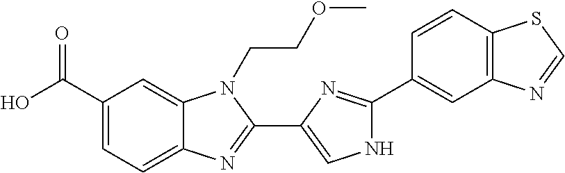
C1(C(O)=O)=CC=C2C(=C1)N(CCOC)C(C1=CNC(C3=CC4=C(C=C3)SC=N4)=N1)=N2
